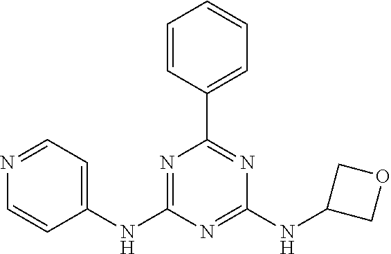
C1=CC(C2=NC(NC3COC3)=NC(NC3=CC=NC=C3)=N2)=CC=C1
